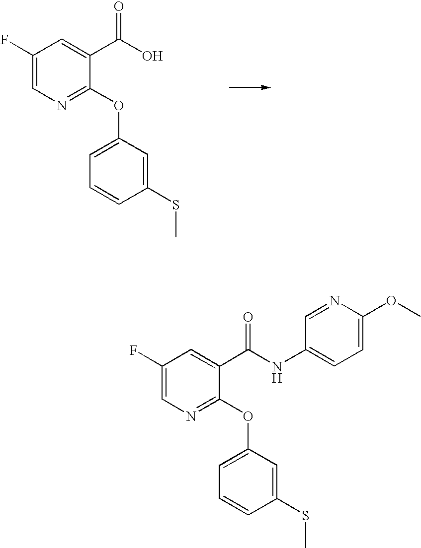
C1(F)=CN=C(OC2=CC=CC(SC)=C2)C(C(O)=O)=C1.C1(F)=CN=C(OC2=CC=CC(SC)=C2)C(C(NC2=CC=C(OC)N=C2)=O)=C1
